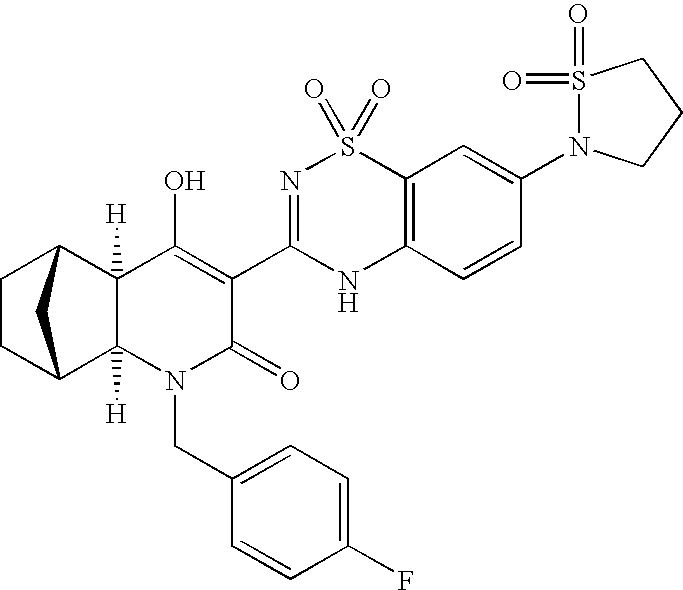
C12([H])C3CCC(C3)C1([H])C(O)=C(C1=NS(=O)(=O)C3=C(N1)C=CC(N1S(=O)(=O)CCC1)=C3)C(=O)N2CC1=CC=C(F)C=C1
